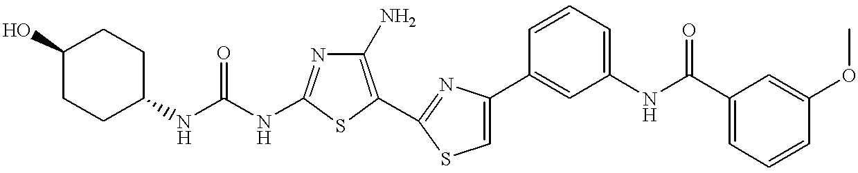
C(NC1=NC(N)=C(C2=NC(C3=CC(NC(C4=CC=CC(OC)=C4)=O)=CC=C3)=CS2)S1)(=O)NC1CCC(O)CC1
